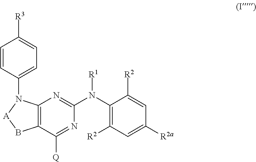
C12=C(C([Q])=NC(N(C3=C([R2])C=C([R2a])C=C3[R2])[R1])=N1)B[A]N2C1=CC=C([R3])C=C1
